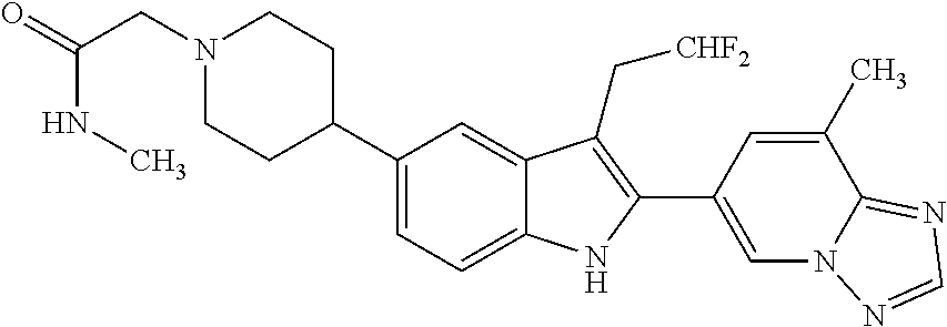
N1(CC(=O)NC)CCC(C2=CC=C3C(=C2)C(C[CHF2])=C(C2=CN4C(=NC=N4)C(C)=C2)N3)CC1
